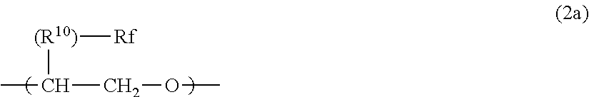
[(R10)]([Rf])C(COC)C
